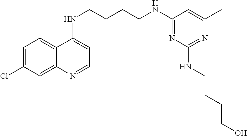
C12=CC=C(Cl)C=C1N=CC=C2NCCCCNC1=NC(NCCCCO)=NC(C)=C1
